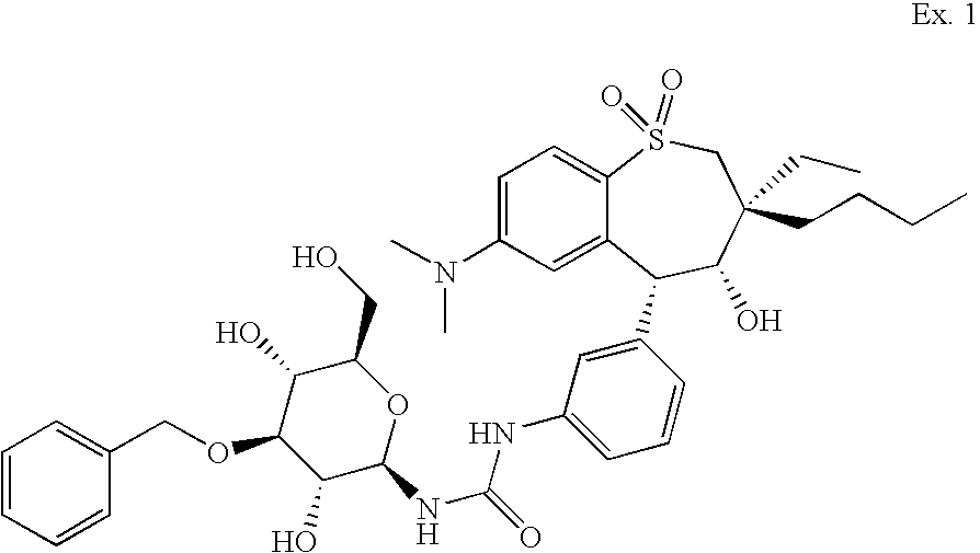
C1=C(N(C)C)C=C2C(=C1)S(=O)(=O)CC(CCCC)(CC)C(O)C2C1=CC(NC(=O)NC2OC(CO)C(O)C(OCC3=CC=CC=C3)C2O)=CC=C1
